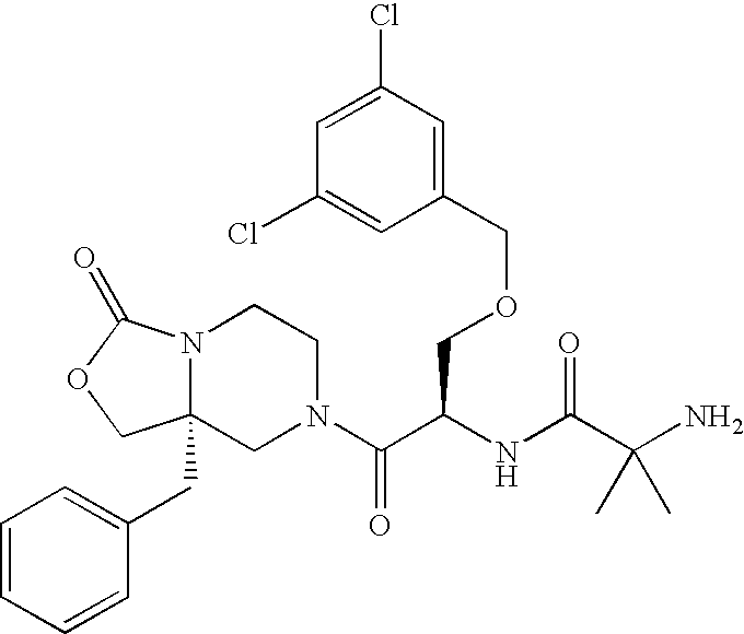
C1(COCC(C(N2CCN3C(CC4=CC=CC=C4)(C2)COC3=O)=O)NC(C(N)(C)C)=O)=CC(Cl)=CC(Cl)=C1
